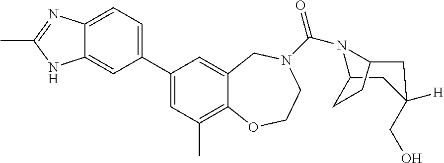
C12CC([H])(CO)CC(N1C(N1CCOC3=C(C)C=C(C4=CC=C5C(=C4)NC(C)=N5)C=C3C1)=O)CC2
